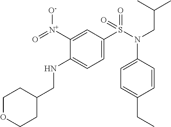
C1([N+](=O)[O-])=CC(S(N(C2=CC=C(CC)C=C2)CC(C)C)(=O)=O)=CC=C1NCC1CCOCC1
